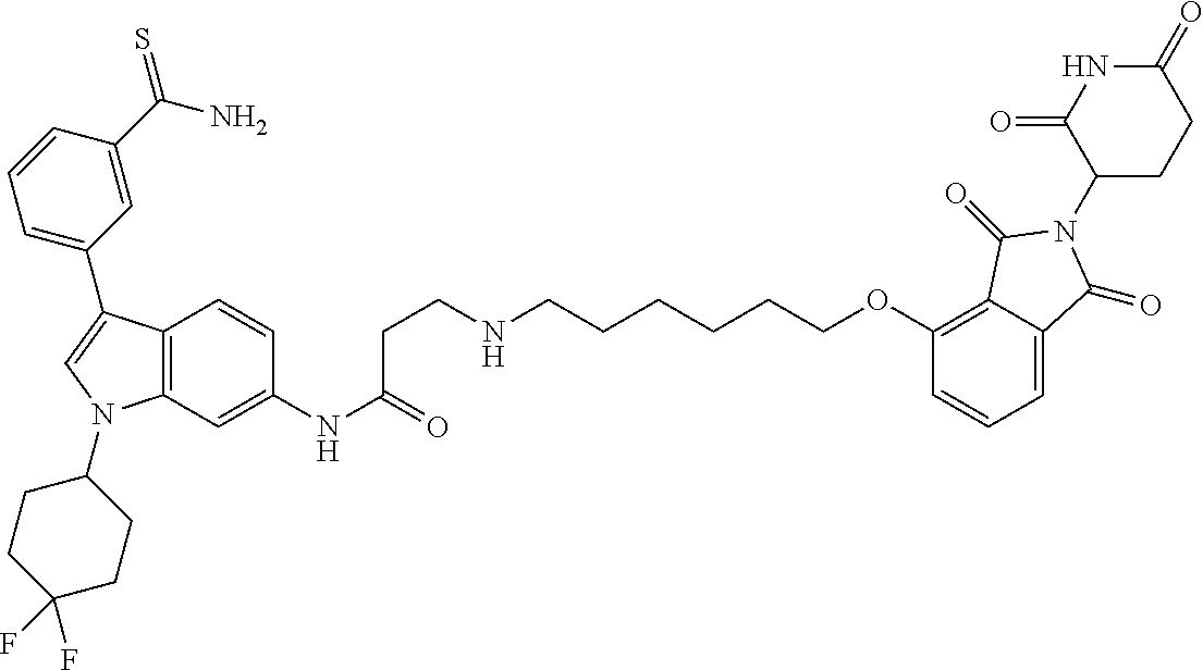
C12=C(C=C(NC(CCNCCCCCCOC3=C4C(=CC=C3)C(=O)N(C3CCC(=O)NC3=O)C4=O)=O)C=C1)N(C1CCC(F)(F)CC1)C=C2C1=CC=CC(C(N)=S)=C1
